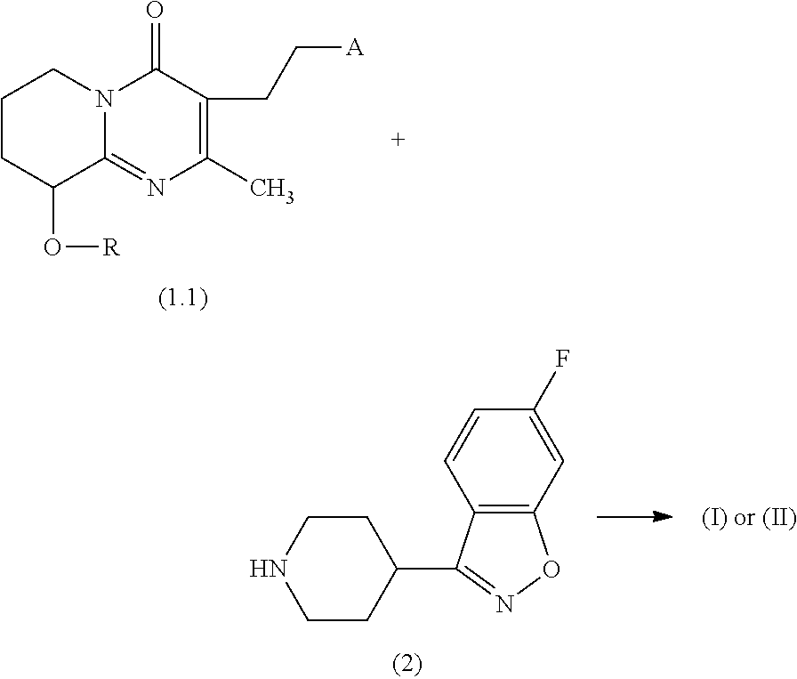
C1CC(O[R])C2=NC(C)=C(CC[A])C(=O)N2C1.C1CC(C2=NOC3=C2C=CC(F)=C3)CCN1
